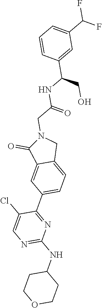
C1(NC2=NC=C(Cl)C(C3=CC=C4C(=C3)C(=O)N(CC(NC(C3=CC(C(F)F)=CC=C3)CO)=O)C4)=N2)CCOCC1
